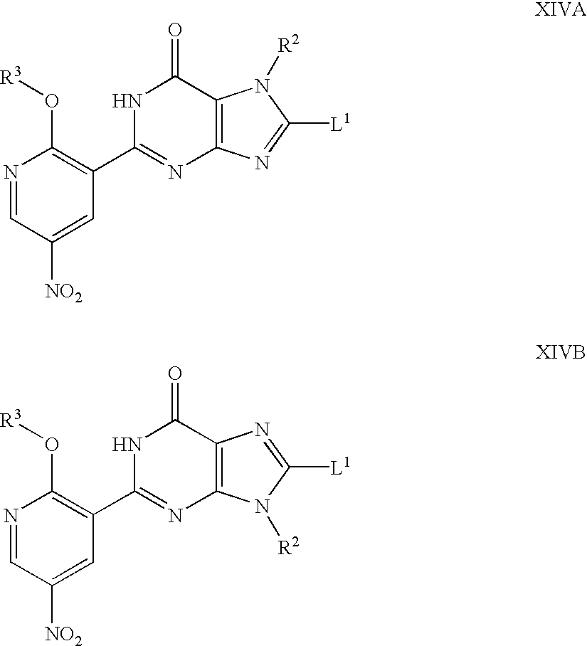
N1=CC([NO2])=CC(C2=NC3=C(C(=O)N2)N([R2])C([L1])=N3)=C1O[R3].N1=CC([NO2])=CC(C2=NC3=C(C(=O)N2)N=C([L1])N3[R2])=C1O[R3]
